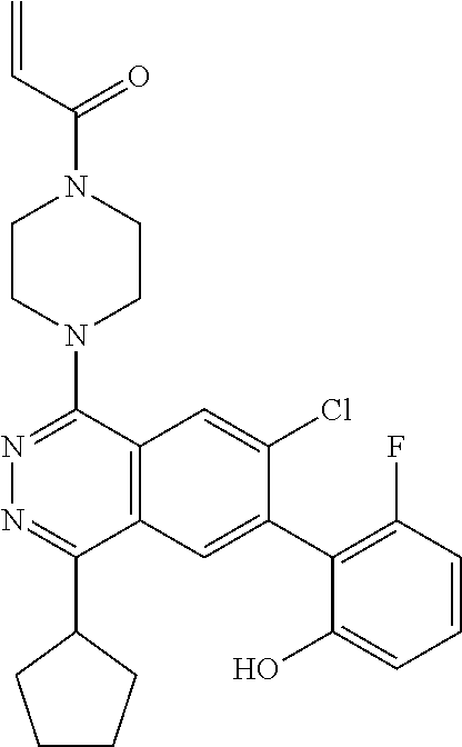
C12=C(C(N3CCN(C(C=C)=O)CC3)=NN=C1C1CCCC1)C=C(Cl)C(C1=C(F)C=CC=C1O)=C2
